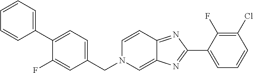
C1(C2=NC3=CN(CC4=CC=C(C5=CC=CC=C5)C(F)=C4)C=CC3=N2)=CC=CC(Cl)=C1F
